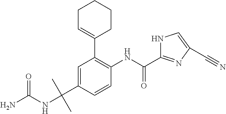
C1=C(C(NC(N)=O)(C)C)C=CC(NC(=O)C2=NC(C#N)=CN2)=C1C1=CCCCC1
